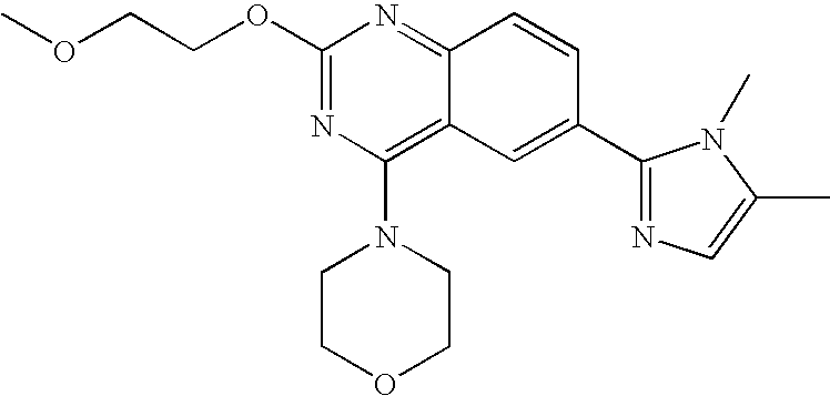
C1(OCCOC)=NC(N2CCOCC2)=C2C(=N1)C=CC(C1=NC=C(C)N1C)=C2
